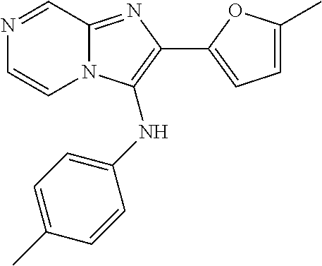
N1=CC2=NC(C3=CC=C(C)O3)=C(NC3=CC=C(C)C=C3)N2C=C1
